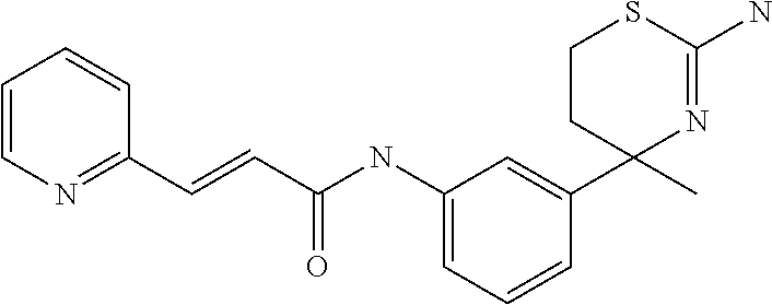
C(=CC1=NC=CC=C1)C(NC1=CC=CC(C2(C)N=C(N)SCC2)=C1)=O
